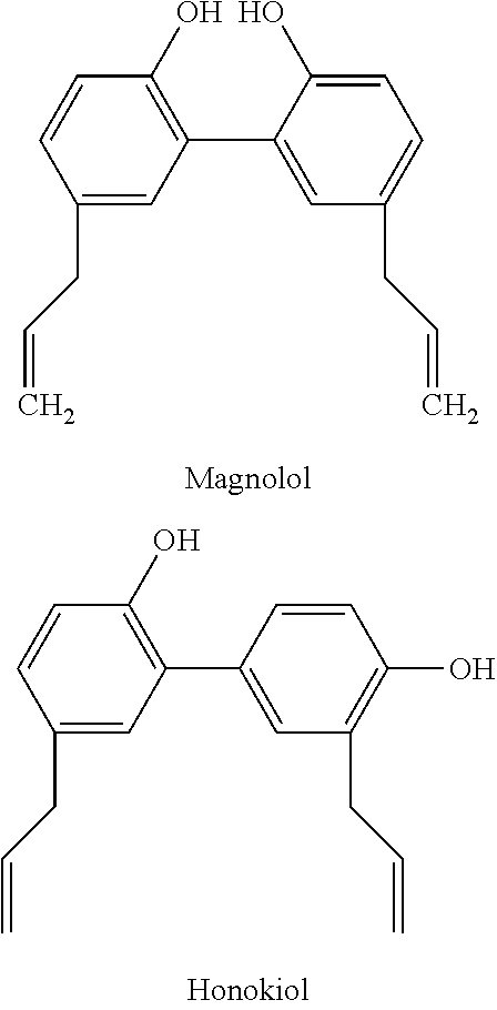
C1(CC=C)=CC(C2=CC(CC=C)=CC=C2O)=C(O)C=C1.C1(CC=C)=CC(C2=CC(CC=C)=C(O)C=C2)=C(O)C=C1
